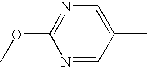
N1=C(OC)N=CC(C)=C1
